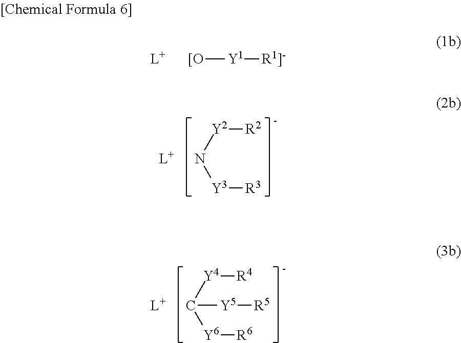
[[O][Y1][R1]-].[L+].N([Y2][R2])[Y3][R3].[L+].C([Y4][R4])([Y6][R6])[Y5][R5].[L+]
